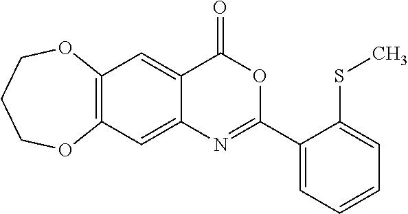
C12=C(C=C3C(=C1)C(=O)OC(C1=CC=CC=C1SC)=N3)OCCCO2
